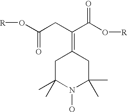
[R]OC(CC(C(O[R])=O)=C1CC(C)(C)N(O)C(C)(C)C1)=O
